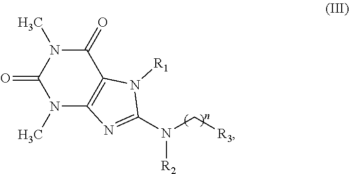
C([R3])N(C1=NC2=C(N1[R1])C(=O)N(C)C(=O)N2C)[R2]
